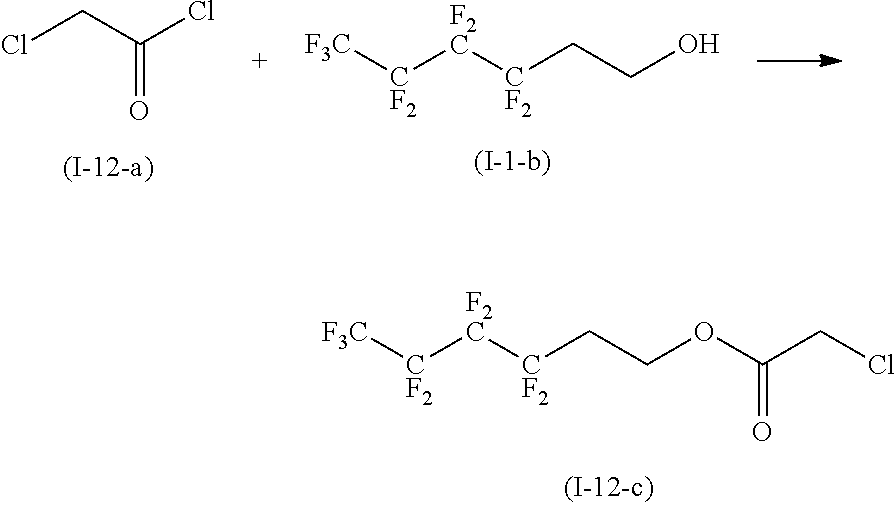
ClCC(Cl)=O.[CF2](CCO)[F2C][CF2][F3C].[CF2](CCOC(CCl)=O)[F2C][CF2][F3C]
